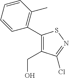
C1(C2=C(C)C=CC=C2)=C(CO)C(Cl)=NS1
